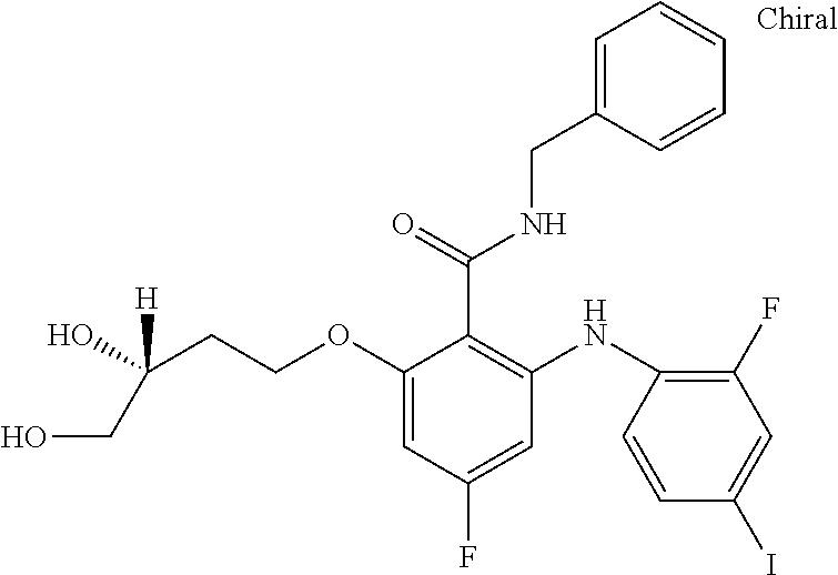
C(OC1=CC(F)=CC(NC2=C(F)C=C(I)C=C2)=C1C(NCC1=CC=CC=C1)=O)CC([H])(CO)O
